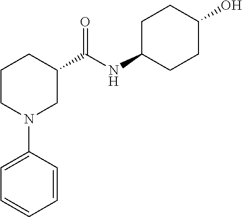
C1CN(C2=CC=CC=C2)CC(C(NC2CCC(O)CC2)=O)C1
